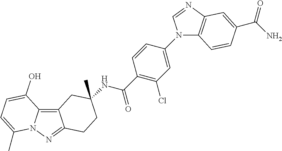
C12=C3N(N=C1CCC(C)(NC(C1=C(Cl)C=C(N4C5=C(N=C4)C=C(C(N)=O)C=C5)C=C1)=O)C2)C(C)=CC=C3O
